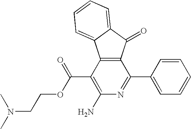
C12=C(C(C(OCCN(C)C)=O)=C(N)N=C1C1=CC=CC=C1)C1=CC=CC=C1C2=O
